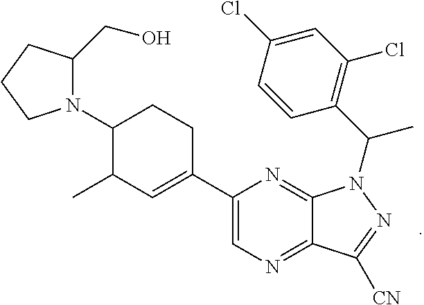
N1=C2C(=NC=C1C1=CC(C)C(N3C(CO)CCC3)CC1)C([CN])=NN2C(C1=C(Cl)C=C(Cl)C=C1)C
